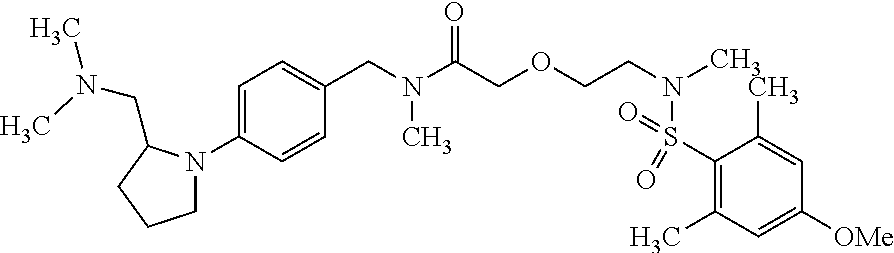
C1(S(N(C)CCOCC(N(C)CC2=CC=C(N3CCCC3CN(C)C)C=C2)=O)(=O)=O)=C(C)C=C([OMe])C=C1C
